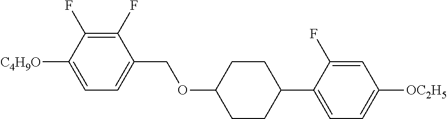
C1(F)=C(F)C([C4H9O])=CC=C1COC1CCC(C2=CC=C([OC2H5])C=C2F)CC1
